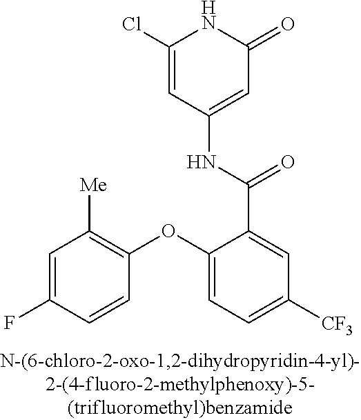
C1=C(F)C=CC(OC2=CC=C([CF3])C=C2C(NC2=CC(=O)NC(Cl)=C2)=O)=C1[Me]
